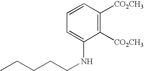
C1=C(NCCCCC)C([CO2CH3])=C([CO2CH3])C=C1
